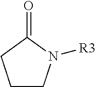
C1CCC(=O)N1[R3]
